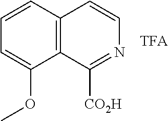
C1=CC2=C(C(OC)=C1)C([CO2H])=NC=C2
